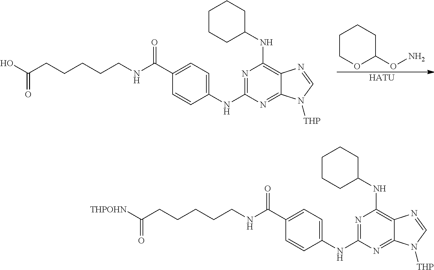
C(CCCCCNC(C1=CC=C(NC2=NC(NC3CCCCC3)=C3C(=N2)N([THP])C=N3)C=C1)=O)([THPOHN])=O.C(CCCCCNC(C1=CC=C(NC2=NC(NC3CCCCC3)=C3C(=N2)N([THP])C=N3)C=C1)=O)(O)=O.C1COC(ON)CC1.[HATU]
